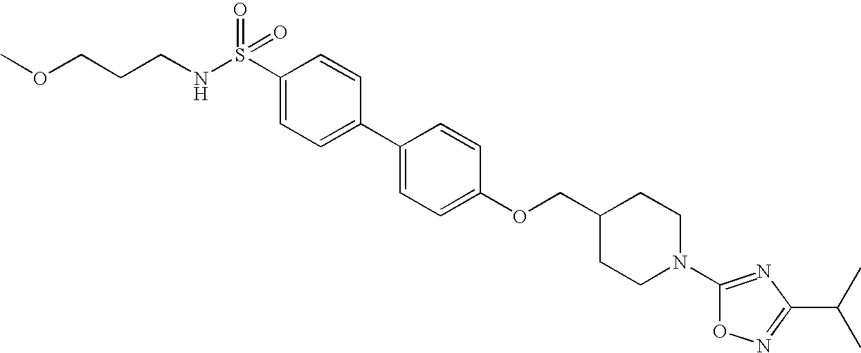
S(C1=CC=C(C2=CC=C(OCC3CCN(C4=NC(C(C)C)=NO4)CC3)C=C2)C=C1)(NCCCOC)(=O)=O
